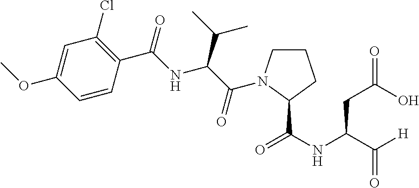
C1=C(OC)C=CC(C(=O)NC(C(C)C)C(=O)N2CCCC2C(NC(C([H])=O)CC(=O)O)=O)=C1Cl
